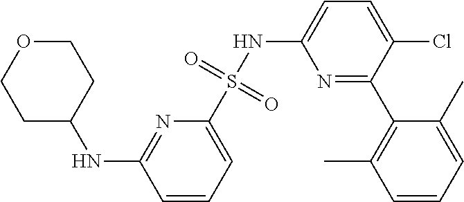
C1(NC2CCOCC2)=NC(S(NC2=CC=C(Cl)C(C3=C(C)C=CC=C3C)=N2)(=O)=O)=CC=C1
